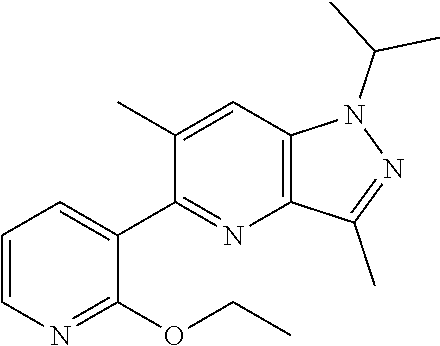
C1=CN=C(OCC)C(C2=NC3=C(C=C2C)N(C(C)C)N=C3C)=C1
